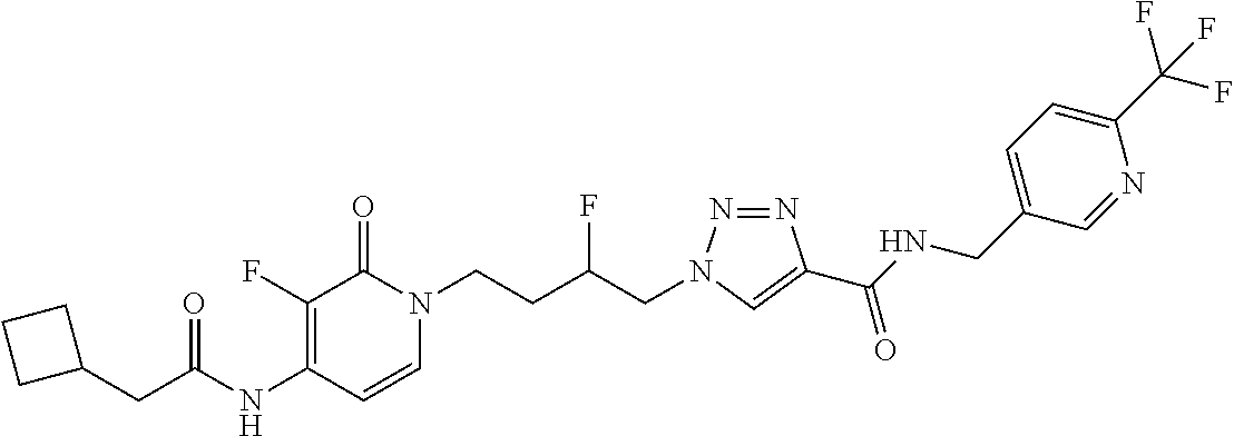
N(C1=C(F)C(=O)N(CCC(CN2N=NC(C(NCC3=CC=C(C(F)(F)F)N=C3)=O)=C2)F)C=C1)C(=O)CC1CCC1
